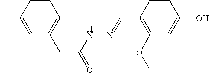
C1=CC(C)=CC(CC(=O)NN=CC2=C(OC)C=C(O)C=C2)=C1
